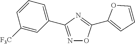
N1=C(C2=CC=CC([F3C])=C2)N=C(C2=CC=CO2)O1
